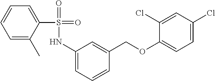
C1(NS(=O)(=O)C2=CC=CC=C2C)=CC=CC(COC2=CC=C(Cl)C=C2Cl)=C1
